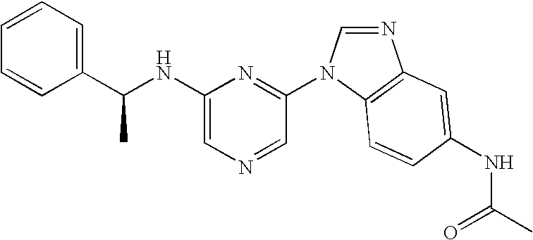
C1(NC(C2=CC=CC=C2)C)=CN=CC(N2C=NC3=C2C=CC(NC(C)=O)=C3)=N1
